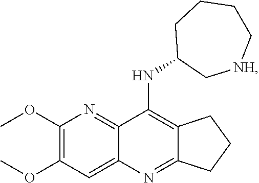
C12=C(NC3C[NH]CCCC3)C3=NC(OC)=C(OC)C=C3N=C1CCC2
